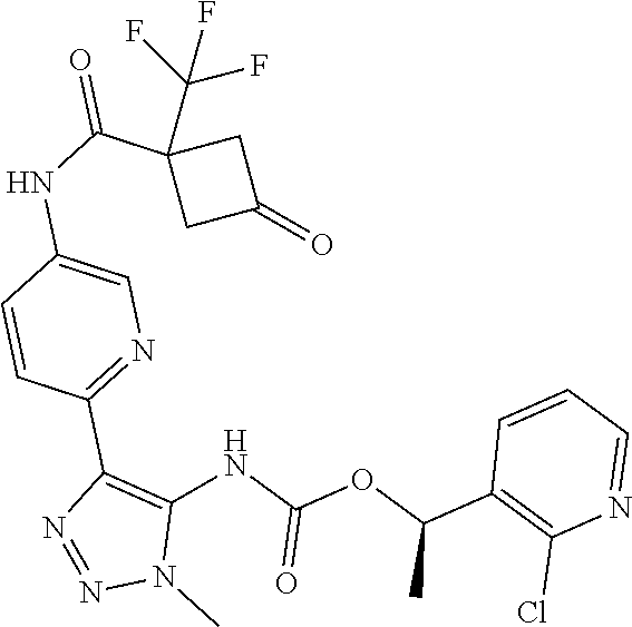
C1=CC=NC(Cl)=C1C(OC(=O)NC1=C(C2=NC=C(NC(C3(C(F)(F)F)CC(=O)C3)=O)C=C2)N=NN1C)C
